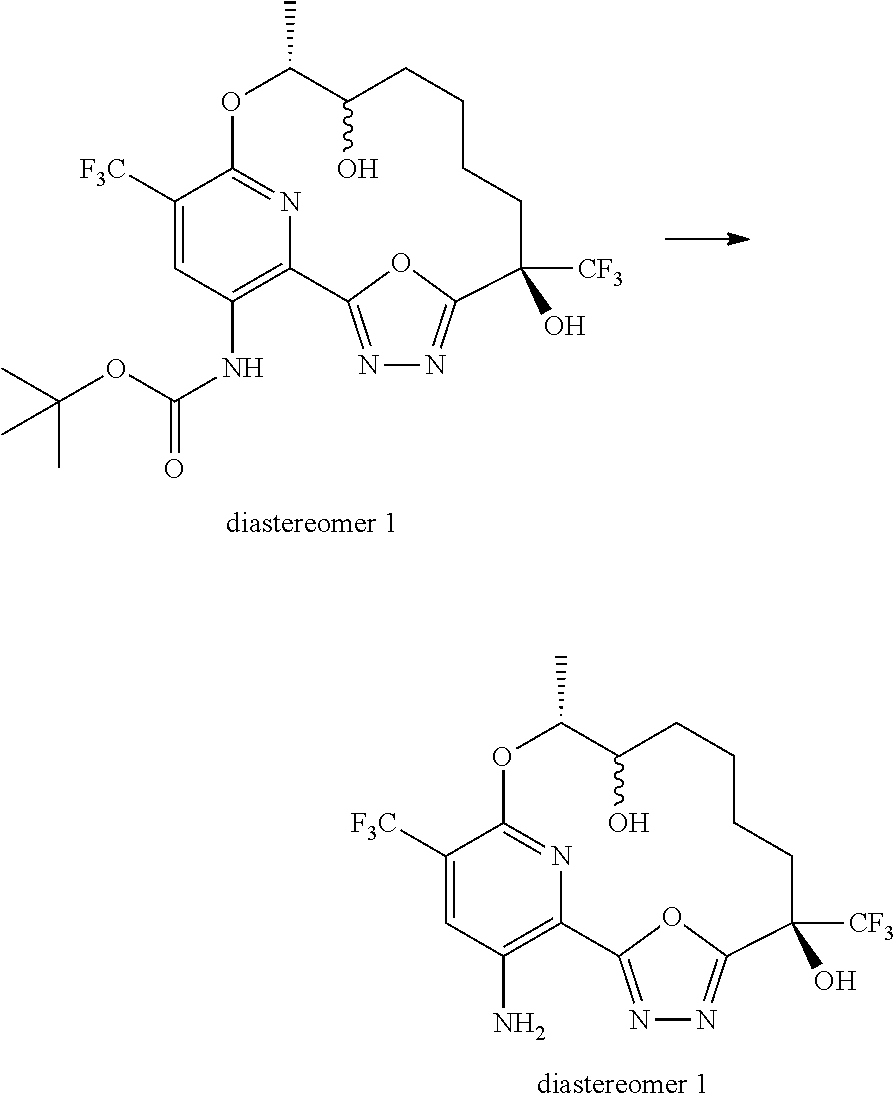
C12=C(N)C=C([F3C])C(=N1)OC(C)C(O)CCCCC(O)([CF3])C1=NN=C2O1.C12=C(NC(=O)OC(C)(C)C)C=C([F3C])C(=N1)OC(C)C(O)CCCCC(O)([CF3])C1=NN=C2O1
